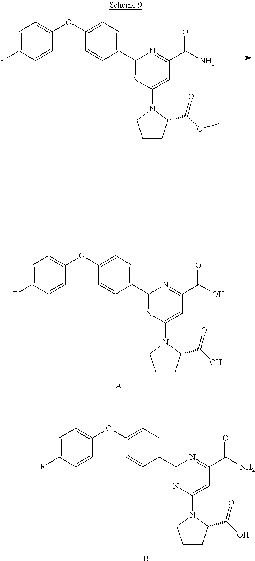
C1(OC2=CC=C(C3=NC(N4CCCC4C(OC)=O)=CC(C(N)=O)=N3)C=C2)=CC=C(F)C=C1.C1(OC2=CC=C(C3=NC(N4CCCC4C(O)=O)=CC(C(O)=O)=N3)C=C2)=CC=C(F)C=C1.[A].C1(OC2=CC=C(C3=NC(N4CCCC4C(O)=O)=CC(C(N)=O)=N3)C=C2)=CC=C(F)C=C1.B
